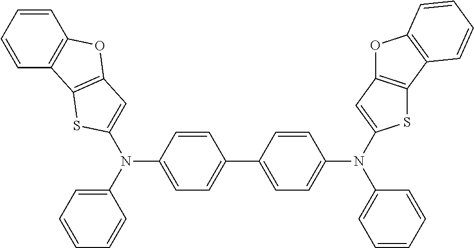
C1=CC=CC2=C1OC1=C2SC(N(C2=CC=CC=C2)C2=CC=C(C3=CC=C(N(C4=CC=CC=C4)C4=CC5=C(C6=C(O5)C=CC=C6)S4)C=C3)C=C2)=C1
